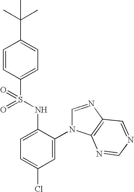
C1=CC(S(NC2=CC=C(Cl)C=C2N2C=NC3=C2N=CN=C3)(=O)=O)=CC=C1C(C)(C)C
